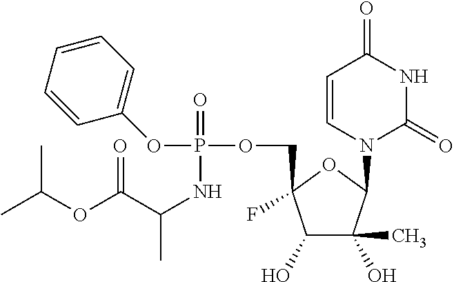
CC(OC(C(NP(OCC1(F)C(O)C(C)(O)C(N2C(=O)NC(=O)C=C2)O1)(OC1=CC=CC=C1)=O)C)=O)C
